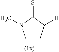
C1CN(C)C(=S)C1[H]
